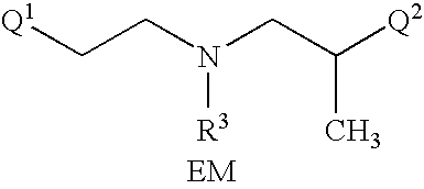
C(CN(CC([Q2])C)[R3])[Q1].[EM]
